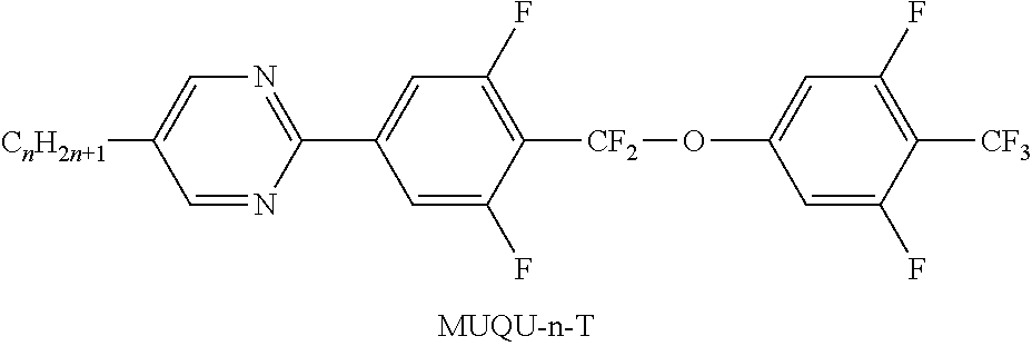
C1([CnH2n+1])=CN=C(C2=CC(F)=C([CF2]OC3=CC(F)=C([CF3])C(F)=C3)C(F)=C2)N=C1
